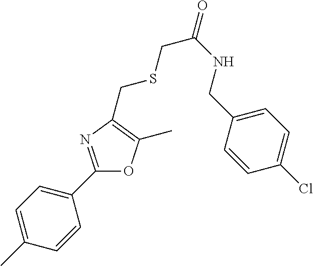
C1(C)=CC=C(C2=NC(CSCC(NCC3=CC=C(Cl)C=C3)=O)=C(C)O2)C=C1
